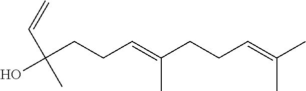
C(CCC=C(CCC=C(C)C)C)(O)(C=C)C
